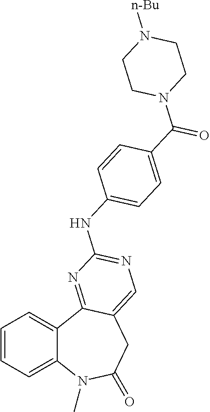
C1=CC=C2C(=C1)C1=NC(NC3=CC=C(C(=O)N4CCN([n-Bu])CC4)C=C3)=NC=C1CC(=O)N2C
